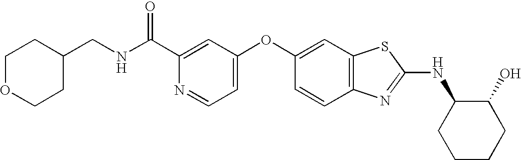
C1(C(NCC2CCOCC2)=O)=CC(OC2=CC3=C(C=C2)N=C(NC2CCCCC2O)S3)=CC=N1
